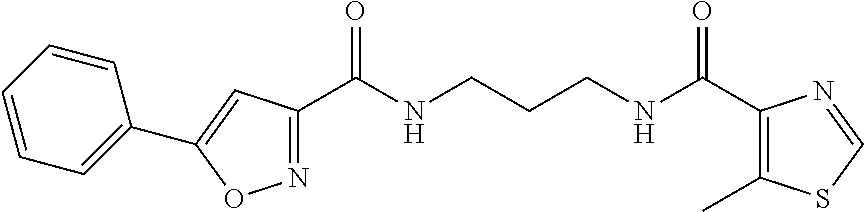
N1=C(C(NCCCNC(=O)C2=C(C)SC=N2)=O)C=C(C2=CC=CC=C2)O1
